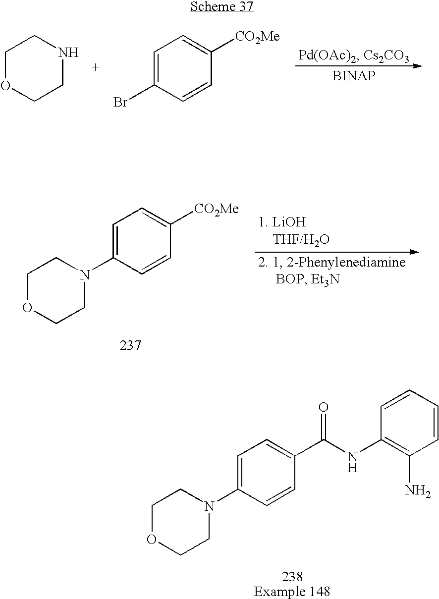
C1OCCNC1.C1=C(Br)C=CC([CO2Me])=C1.C1OCCN(C2=CC=C([CO2Me])C=C2)C1.C1OCCN(C2=CC=C(C(NC3=C(N)C=CC=C3)=O)C=C2)C1
